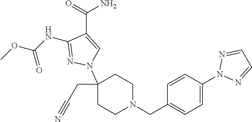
C1(NC(OC)=O)=NN(C2(CC#N)CCN(CC3=CC=C(N4N=CC=N4)C=C3)CC2)C=C1C(=O)N
